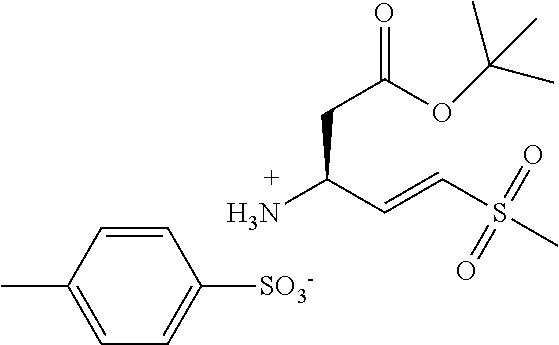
C1=CC(C)=CC=C1[SO3-].CS(C=CC(N)CC(=O)OC(C)(C)C)(=O)=O
